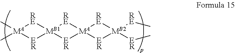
[MA]1(C)(C)[RE][MB1]2([RE][MA]3([RE][MB2]([RE]C)([ER]C)[ER]3)[ER]2)[ER]1
